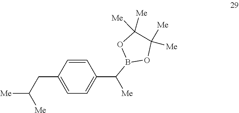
C1=C(CC([Me])[Me])C=CC(C(B2OC([Me])([Me])C([Me])([Me])O2)[Me])=C1
